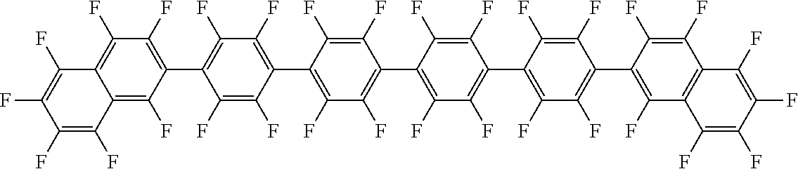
C12=C(F)C(C3=C(F)C(F)=C(C4=C(F)C(F)=C(C5=C(F)C(F)=C(C6=C(F)C(F)=C(C7=C(F)C8=C(C(F)=C7F)C(F)=C(F)C(F)=C8F)C(F)=C6F)C(F)=C5F)C(F)=C4F)C(F)=C3F)=C(F)C(F)=C1C(F)=C(F)C(F)=C2F
